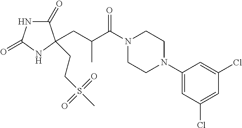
C1(=O)NC(=O)NC1(CC(C(N1CCN(C2=CC(Cl)=CC(Cl)=C2)CC1)=O)C)CCS(C)(=O)=O
